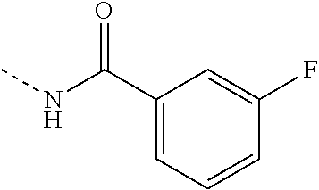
CNC(C1=CC=CC(F)=C1)=O
